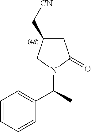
C1C(C[CN])CN(C(C)C2=CC=CC=C2)C1=O
